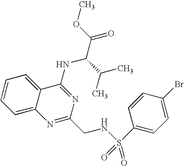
C12=CC=CC=C1C(NC(C(=O)OC)C(C)C)=NC(CNS(=O)(C1=CC=C(Br)C=C1)=O)=N2
